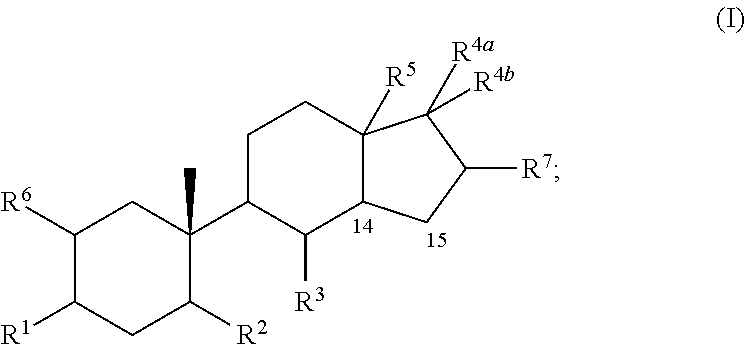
C1([R6])C([R1])CC([R2])C(C2C([R3])C3C([R5])(CC2)C([R4a])([R4b])C([R7])C3)(C)C1
